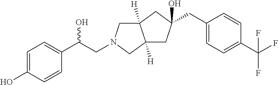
C1=C(O)C=CC(C(CN2CC3([H])C([H])(C2)CC(O)(CC2=CC=C(C(F)(F)F)C=C2)C3)O)=C1
